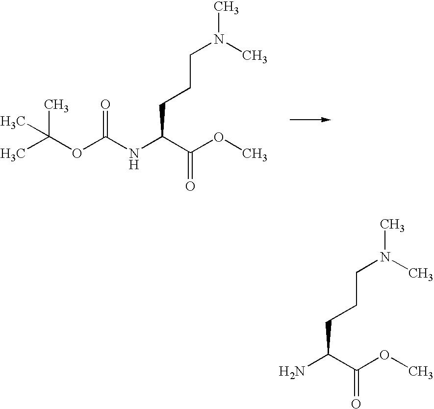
CC(OC(NC(C(OC)=O)CCCN(C)C)=O)(C)C.NC(C(OC)=O)CCCN(C)C
